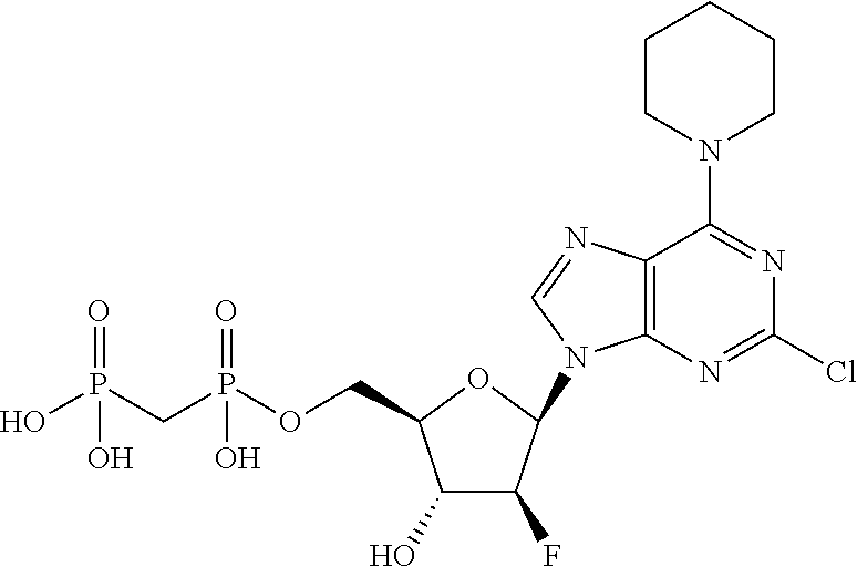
C1(O)C(F)C(N2C3=C(N=C2)C(N2CCCCC2)=NC(Cl)=N3)OC1COP(CP(O)(=O)O)(=O)O
